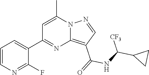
C12=C(C(=O)NC(C3CC3)[CF3])C=NN1C(C)=CC(C1=CC=CN=C1F)=N2
